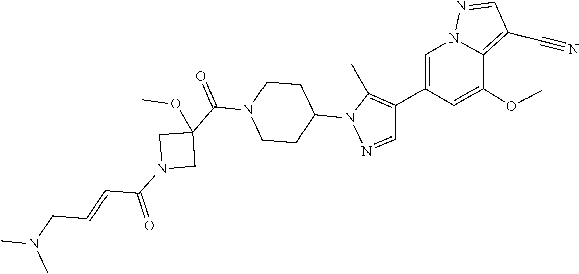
C1(C2=C(C)N(C3CCN(C(C4(OC)CN(C(C=CCN(C)C)=O)C4)=O)CC3)N=C2)=CN2C(=C(C#N)C=N2)C(OC)=C1
